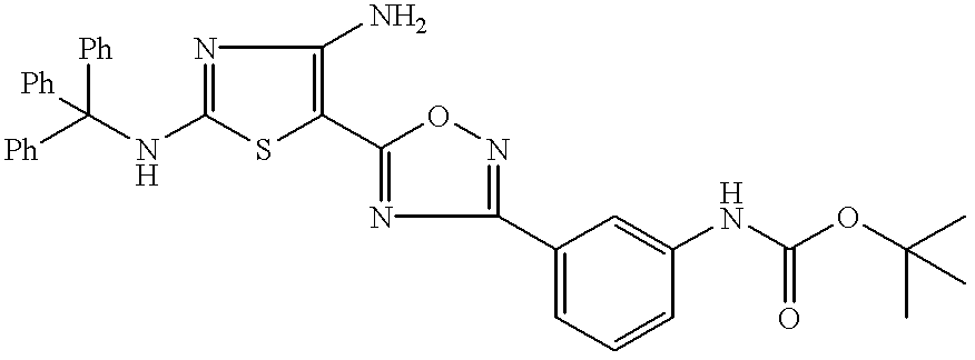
[Ph]C(NC1=NC(N)=C(C2=NC(C3=CC=CC(NC(OC(C)(C)C)=O)=C3)=NO2)S1)([Ph])[Ph]
